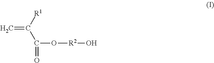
C=C([R1])C(O[R2]O)=O
